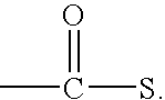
CC(S)=O
